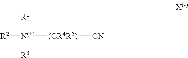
[R1][N(+)]([R3])([(CR4R5)][CN])[R2]
